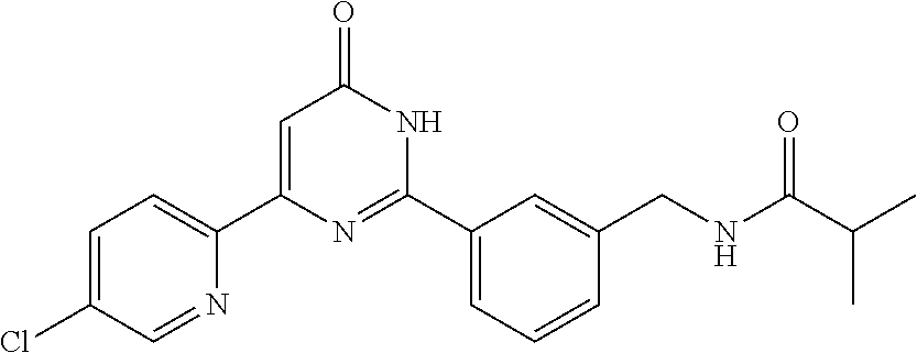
C1(C2=CC(=O)NC(C3=CC=CC(CNC(C(C)C)=O)=C3)=N2)=CC=C(Cl)C=N1
